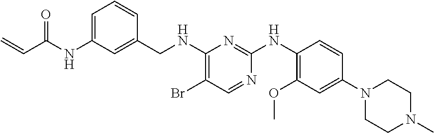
C1=C(NC(C=C)=O)C=C(CNC2=C(Br)C=NC(NC3=C(OC)C=C(N4CCN(C)CC4)C=C3)=N2)C=C1
